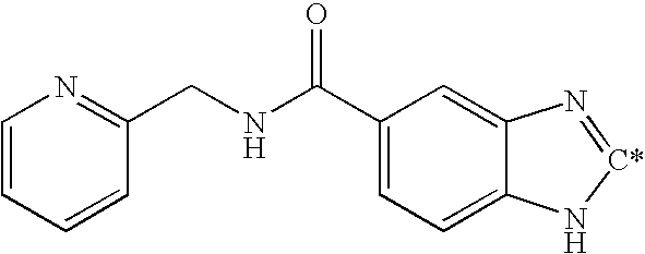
C1(C(NCC2=NC=CC=C2)=O)=CC=C2C(=C1)N=[C*]N2
